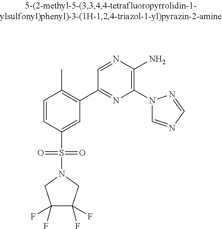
C1=CC(S(=O)(=O)N2CC(F)(F)C(F)(F)C2)=CC(C2=NC(N3C=NC=N3)=C(N)N=C2)=C1C
